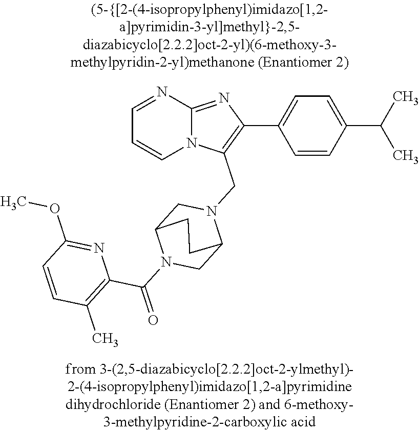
N12C(=NC(C3=CC=C(C(C)C)C=C3)=C1CN1CC3N(C(=O)C4=C(C)C=CC(OC)=N4)CC1CC3)N=CC=C2
